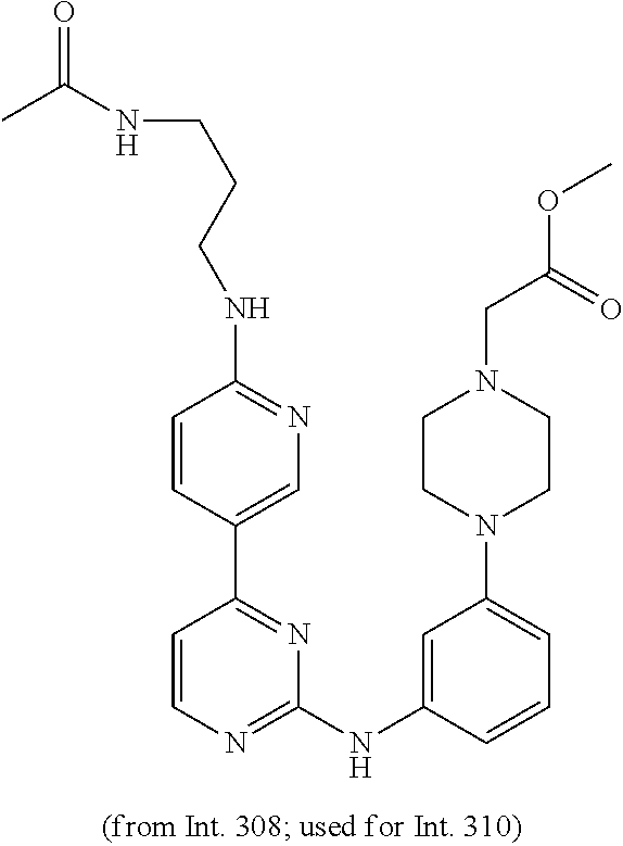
C1=CC(C2=NC(NC3=CC(N4CCN(CC(OC)=O)CC4)=CC=C3)=NC=C2)=CN=C1NCCCNC(C)=O
